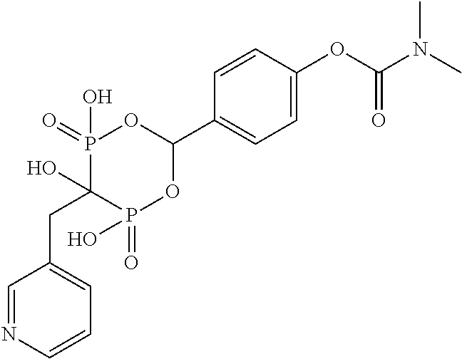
C1=C(OC(N(C)C)=O)C=CC(C2OP(=O)(O)C(O)(CC3=CC=CN=C3)P(=O)(O)O2)=C1
